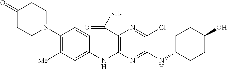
C1(N2CCC(=O)CC2)=C([Me])C=C(NC2=C(C(=O)N)N=C(Cl)C(NC3CCC(O)CC3)=N2)C=C1
